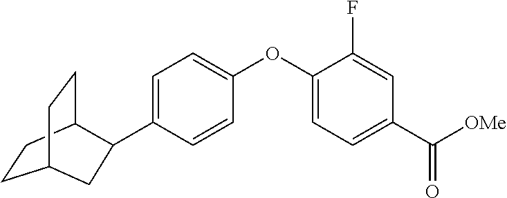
C1=C(C2C3CCC(CC3)C2)C=CC(OC2=CC=C(C([OMe])=O)C=C2F)=C1
